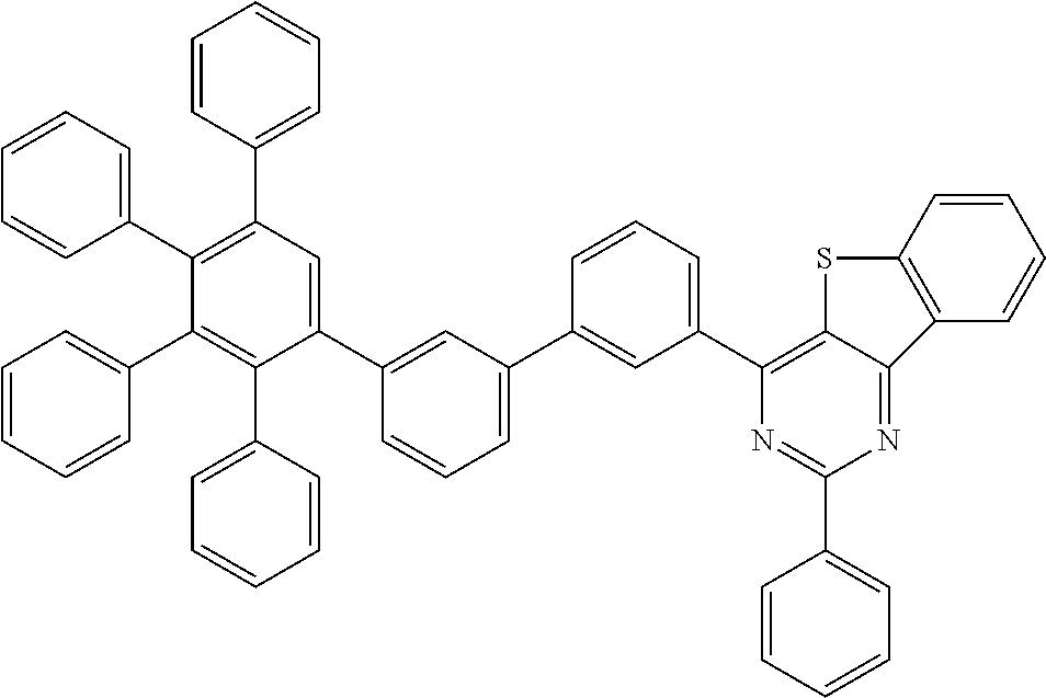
C1(C2=CC=CC=C2)=C(C2=CC=CC=C2)C=C(C2=CC(C3=CC(C4=C5C(=NC(C6=CC=CC=C6)=N4)C4=C(S5)C=CC=C4)=CC=C3)=CC=C2)C(C2=CC=CC=C2)=C1C1=CC=CC=C1
